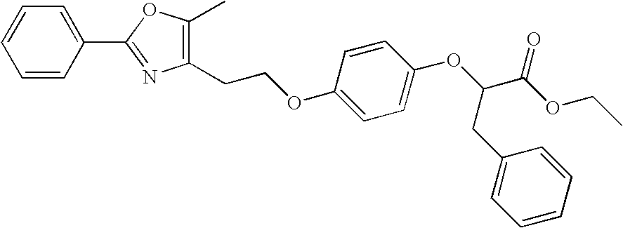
C1=CC(C2=NC(CCOC3=CC=C(OC(C(OCC)=O)CC4=CC=CC=C4)C=C3)=C(C)O2)=CC=C1
